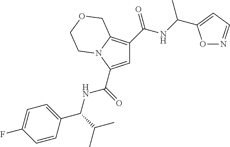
C1=C(C(=O)NC(C(C)C)C2=CC=C(F)C=C2)N2C(=C1C(=O)NC(C)C1=CC=NO1)COCC2
